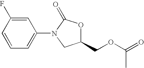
C1=CC(F)=CC(N2CC(COC(=O)C)OC2=O)=C1
